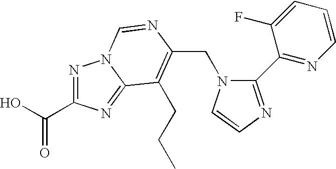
C(N1C(C2=NC=CC=C2F)=NC=C1)C1=C(CCC)C2=NC(C(O)=O)=NN2C=N1
